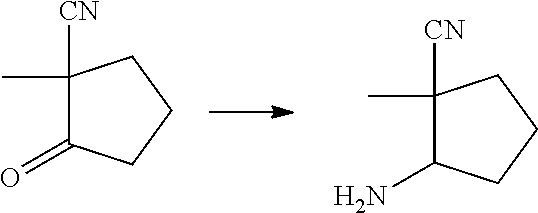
C1(C)([CN])C(=O)CCC1.C1(C)([CN])C(N)CCC1
